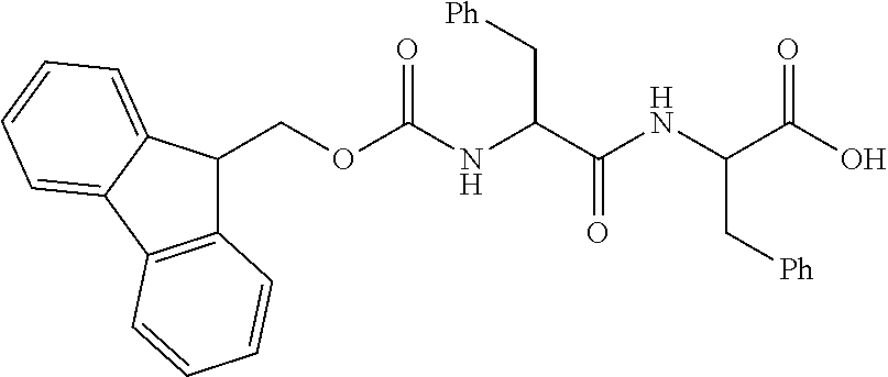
N(C(C(NC(C(O)=O)C[Ph])=O)C[Ph])C(OCC1C2=C(C3=CC=CC=C13)C=CC=C2)=O
